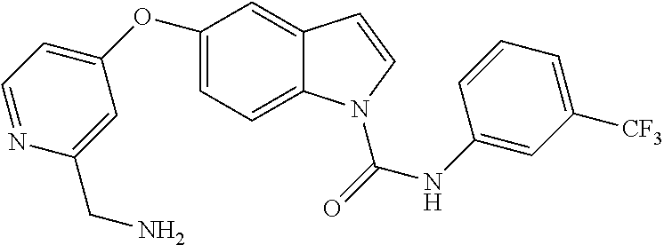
C1=C(OC2=CC=NC(CN)=C2)C=C2C(=C1)N(C(=O)NC1=CC([CF3])=CC=C1)C=C2
